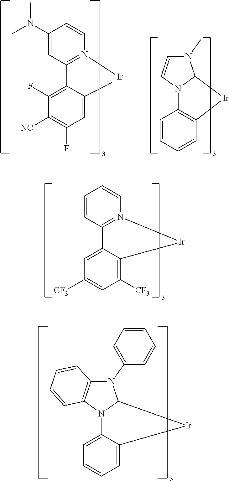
C1=C2C(=C([CF3])C=C1[CF3])[Ir]N1=C2C=CC=C1.C1=C2C(=CC=C1)[Ir]C1N2C2=C(N1C1=CC=CC=C1)C=CC=C2.C1(F)=C(C2=N([Ir])C=CC(N(C)C)=C2)C(C)=CC(F)=C1[NC].C1=CC=CC2=C1N1C(N(C)C=C1)[Ir]2
